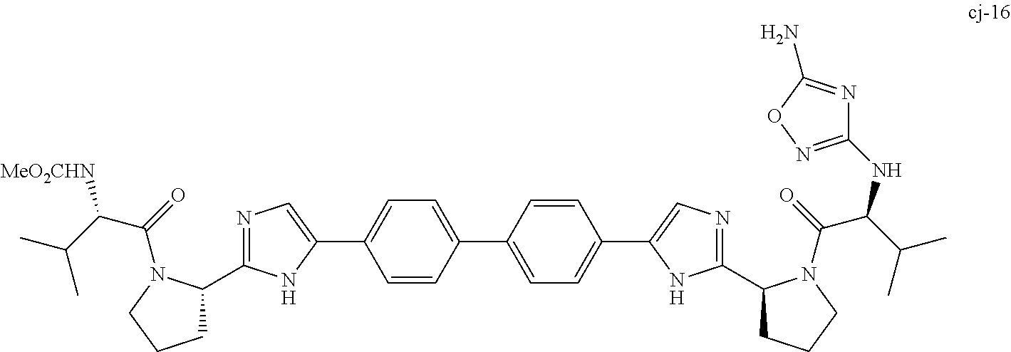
C1=CC(C2=CC=C(C3=CN=C(C4CCCN4C(C(NC4=NOC(N)=N4)C(C)C)=O)N3)C=C2)=CC=C1C1=CN=C(C2CCCN2C(=O)C(C(C)C)[MeO2CHN])N1
